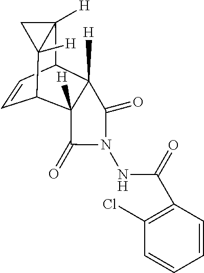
C1=CC2C3([H])C([H])(C1C1([H])C2([H])C1)C(=O)N(NC(=O)C1=C(Cl)C=CC=C1)C3=O
